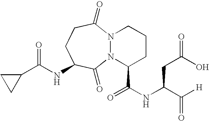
C1(C(NC2CCC(=O)N3N(C2=O)C(C(NC(C([H])=O)CC(O)=O)=O)CCC3)=O)CC1
